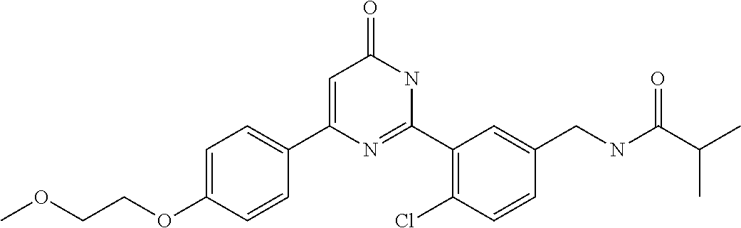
C1(C2=CC(=O)NC(C3=C(Cl)C=CC(CNC(C(C)C)=O)=C3)=N2)=CC=C(OCCOC)C=C1
